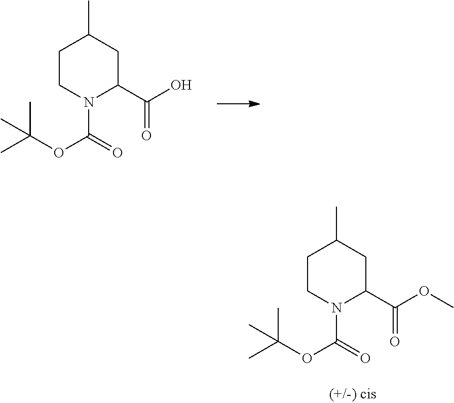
C1CN(C(OC(C)(C)C)=O)C(C(O)=O)CC1C.C1CN(C(OC(C)(C)C)=O)C(C(OC)=O)CC1C
